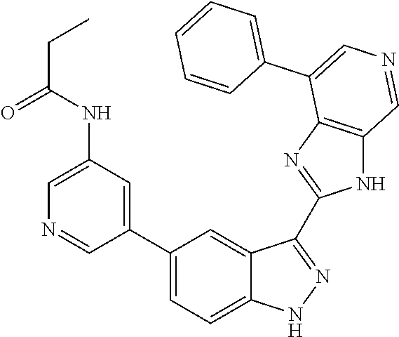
N(C1=CN=CC(C2=CC=C3C(=C2)C(C2=NC4=C(N2)C=NC=C4C2=CC=CC=C2)=NN3)=C1)C(CC)=O
